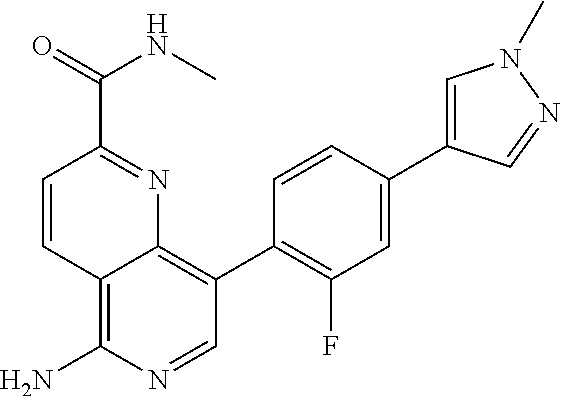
C12=C(N)N=CC(C3=C(F)C=C(C4=CN(C)N=C4)C=C3)=C1N=C(C(=O)NC)C=C2
